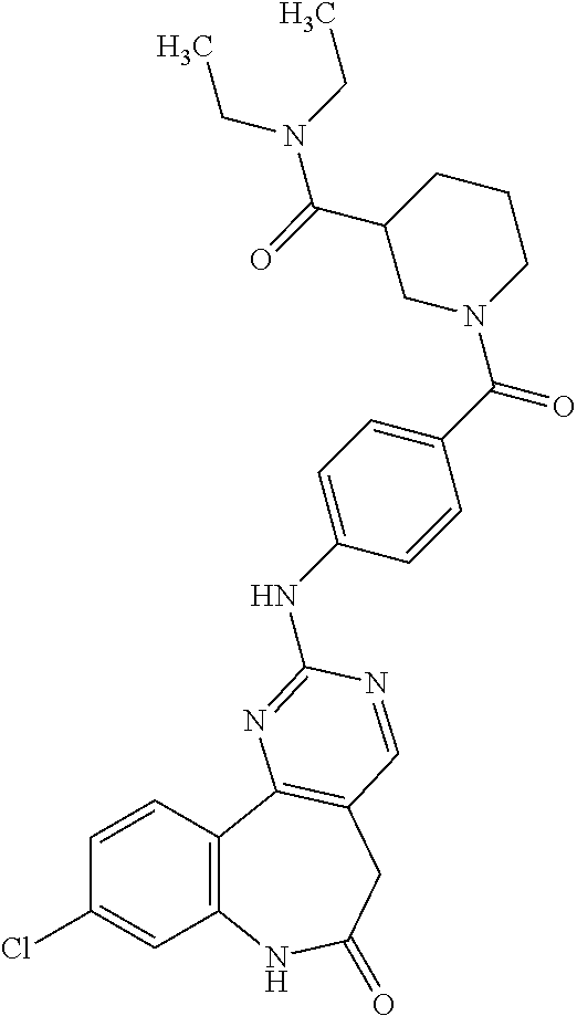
C1=CC2=C(C=C1Cl)NC(=O)CC1=C2N=C(NC2=CC=C(C(N3CCCC(C(=O)N(CC)CC)C3)=O)C=C2)N=C1
